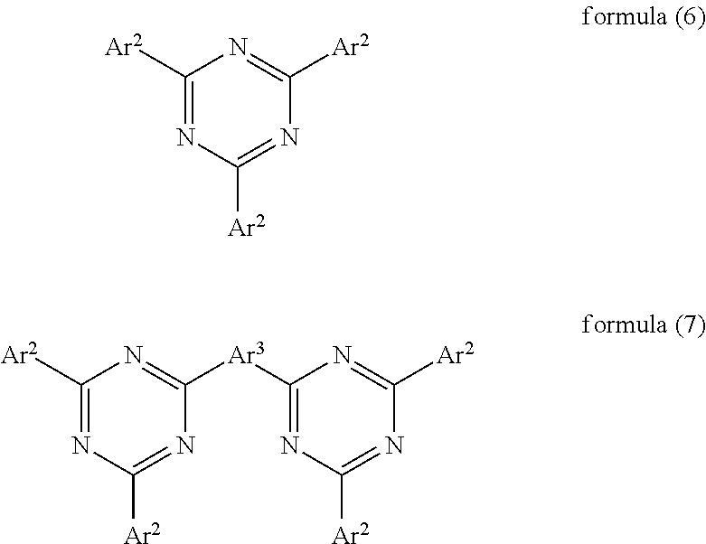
C1([Ar2])=NC([Ar2])=NC([Ar2])=N1.C1([Ar2])=NC([Ar2])=NC([Ar3]C2=NC([Ar2])=NC([Ar2])=N2)=N1
